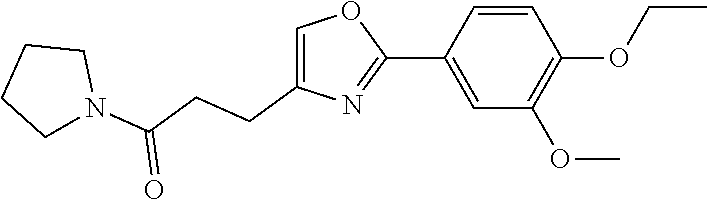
C1(C2=CC(OC)=C(OCC)C=C2)=NC(CCC(N2CCCC2)=O)=CO1
